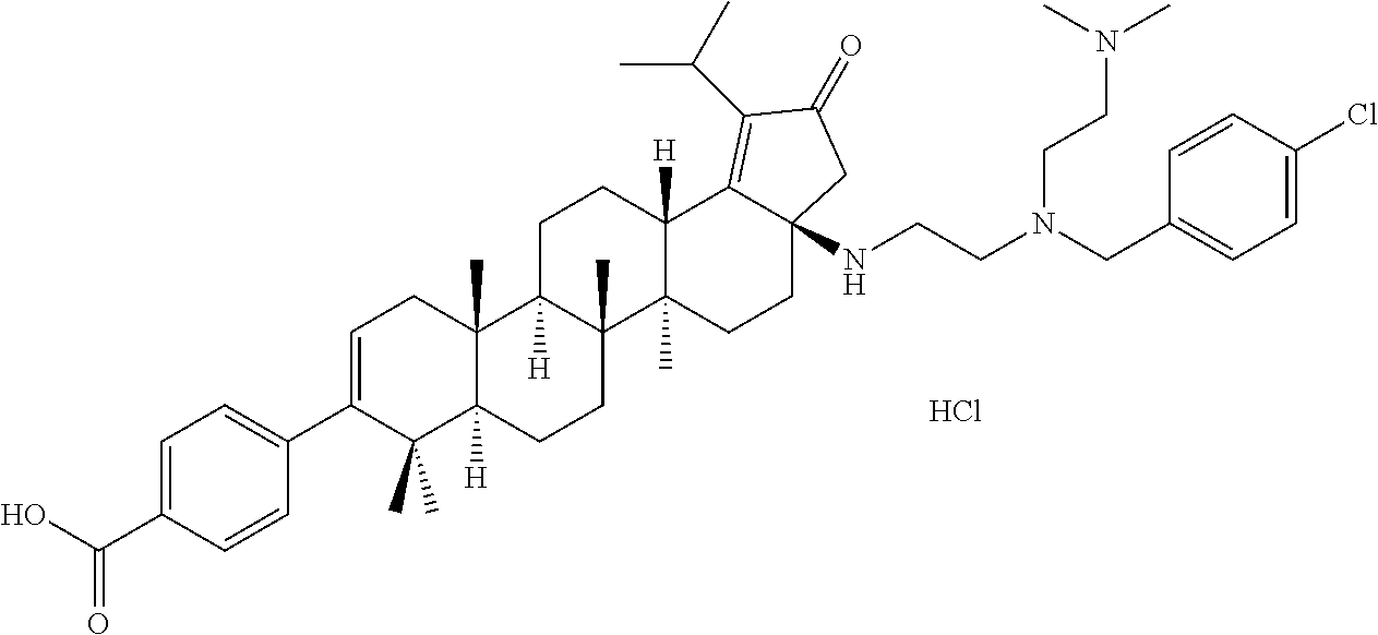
C1=C(C(O)=O)C=CC(C2=CCC3(C)C([H])(C2(C)C)CCC2(C)C3([H])CCC3([H])C2(C)CCC2(NCCN(CC4=CC=C(Cl)C=C4)CCN(C)C)C3=C(C(C)C)C(=O)C2)=C1.Cl
